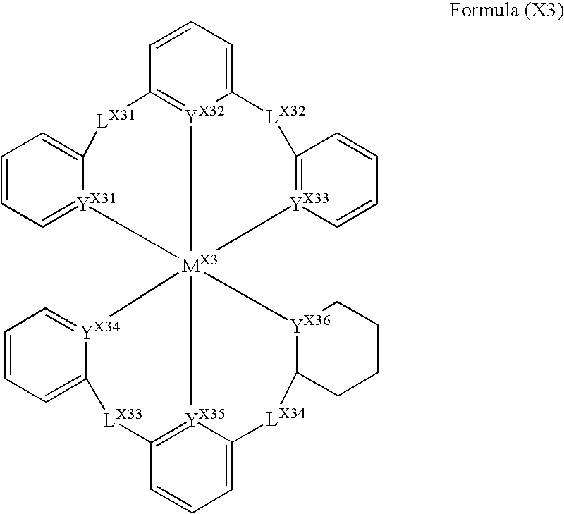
C1=CC=C2[YX32]3=C1[LX31]C1=CC=CC=[YX31]1[MX3]314([YX33]3=C([LX32]2)C=CC=C3)[YX35]2=C(C=CC=C2[LX34]C2CCCC[YX36]12)[LX33]C1=CC=CC=[YX34]41
